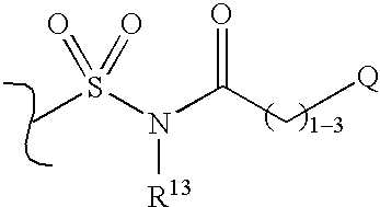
CS(N(C(C[Q])=O)[R13])(=O)=O
